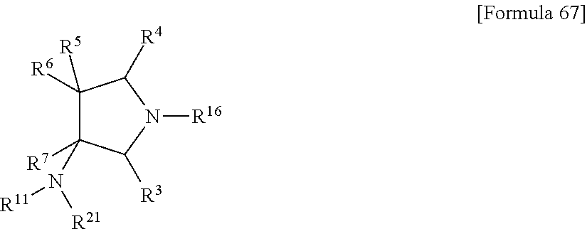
C1([R6])([R5])C([R7])(N([R21])[R11])C([R3])N([R16])C1[R4]
